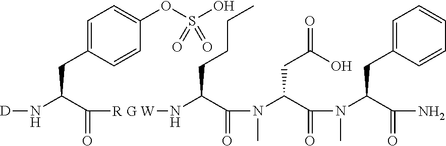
C1=C(CC(N[D])C([R G W]NC(C(N(C)C(C(N(C)C(C(N)=O)CC2=CC=CC=C2)=O)CC(=O)O)=O)CCCC)=O)C=CC(OS(O)(=O)=O)=C1
